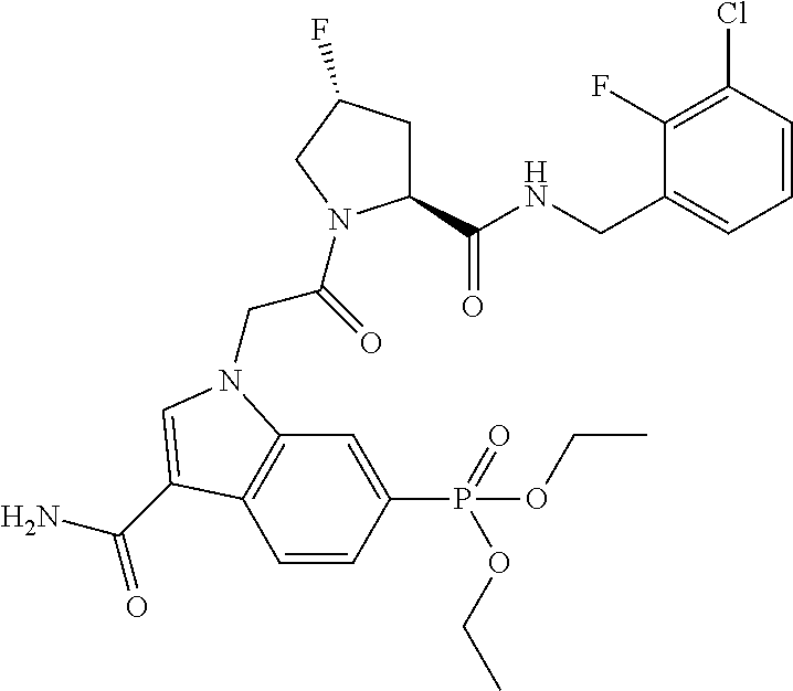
C1=CC(Cl)=C(F)C(CNC(C2CC(F)CN2C(=O)CN2C3=C(C=CC(P(OCC)(=O)OCC)=C3)C(C(N)=O)=C2)=O)=C1
